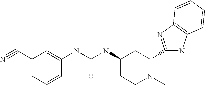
C1(C#N)=CC=CC(NC(NC2CCN(C)C(C3=NC4=C(N3)C=CC=C4)C2)=O)=C1
